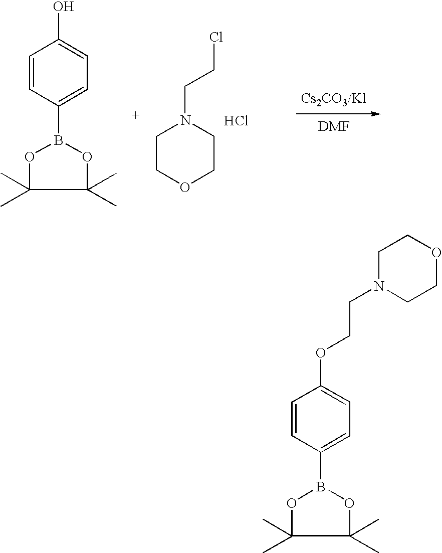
C1=CC(B2OC(C)(C)C(C)(C)O2)=CC=C1O.C1COCCN1CCCl.Cl.C1=CC(B2OC(C)(C)C(C)(C)O2)=CC=C1OCCN1CCOCC1
